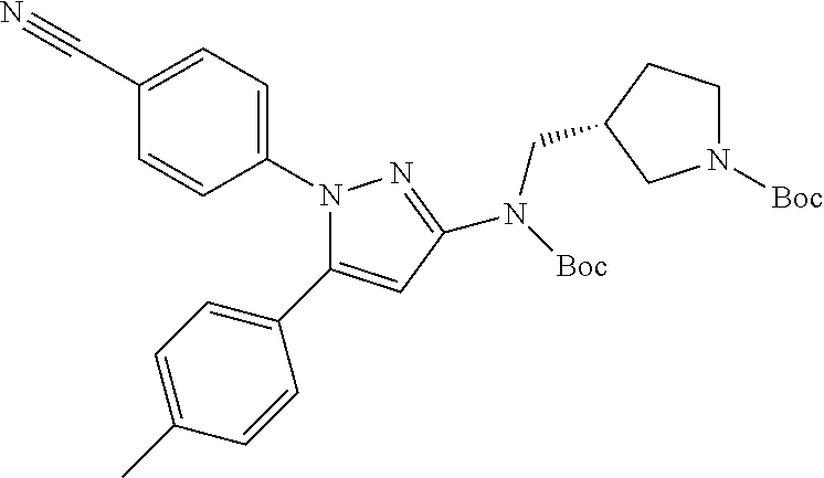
C1=C(C)C=CC(C2=CC(N([Boc])CC3CN([Boc])CC3)=NN2C2=CC=C(C#N)C=C2)=C1
